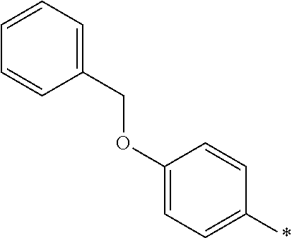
C1(OCC2=CC=CC=C2)=CC=C(*)C=C1
